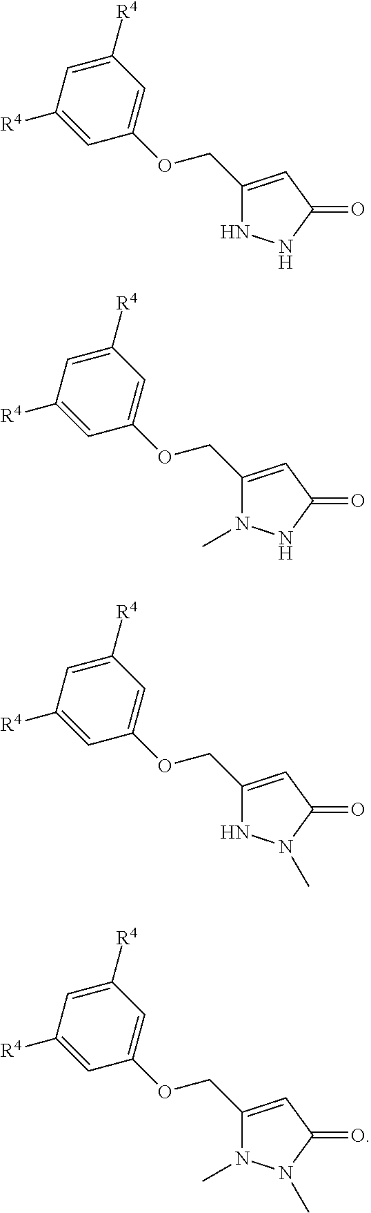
C1(COC2=CC([R4])=CC([R4])=C2)=CC(=O)NN1.C1(COC2=CC([R4])=CC([R4])=C2)=CC(=O)NN1C.C1(COC2=CC([R4])=CC([R4])=C2)=CC(=O)N(C)N1.C1(COC2=CC([R4])=CC([R4])=C2)=CC(=O)N(C)N1C
